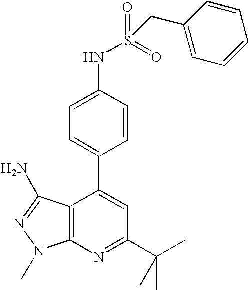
C1=C(NS(=O)(=O)CC2=CC=CC=C2)C=CC(C2=CC(C(C)(C)C)=NC3=C2C(N)=NN3C)=C1
